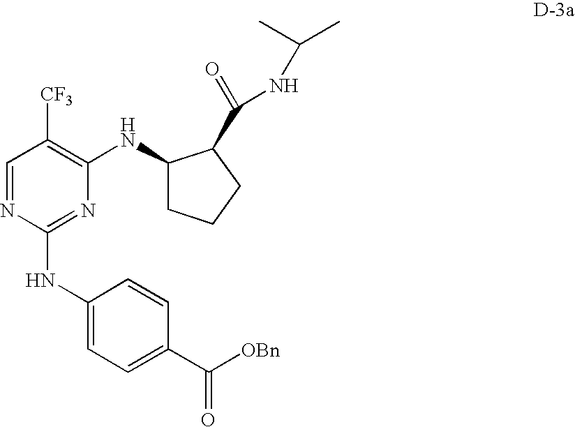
C1=NC(NC2=CC=C(C(=O)[OBn])C=C2)=NC(NC2CCCC2C(=O)NC(C)C)=C1[CF3]
